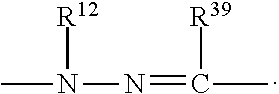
CN(N=C(C)[R39])[R12]
